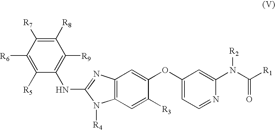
N(C1=NC2=C(N1[R4])C=C([R3])C(OC1=CC=NC(N(C([R1])=O)[R2])=C1)=C2)C1=C([R9])C([R8])=C([R7])C([R6])=C1[R5]
